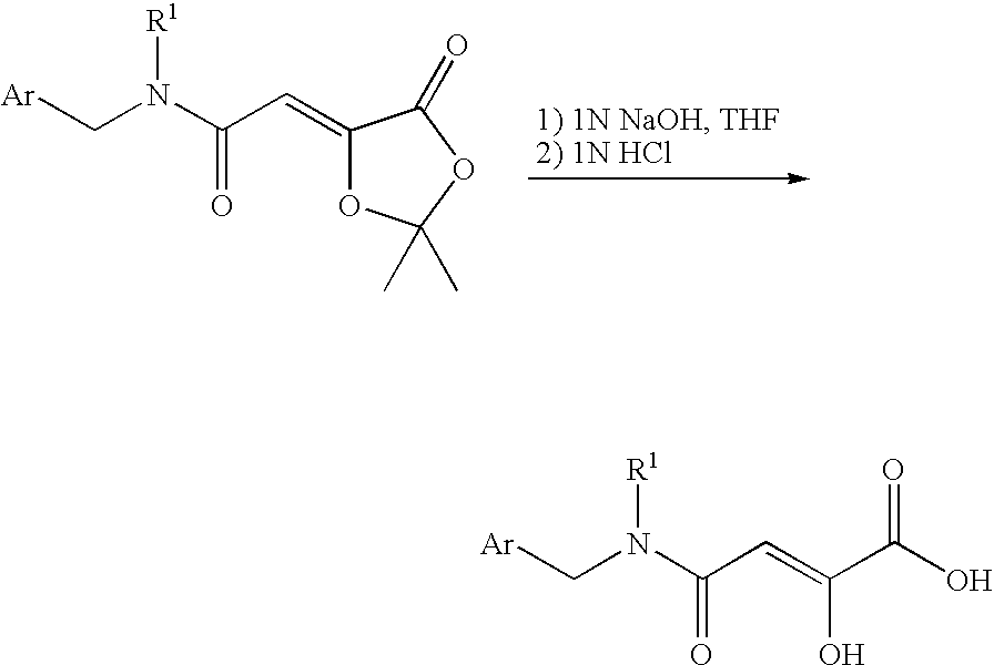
C(N(C(C=C1OC(C)(C)OC1=O)=O)[R1])[Ar].C(N(C(C=C(C(O)=O)O)=O)[R1])[Ar]
